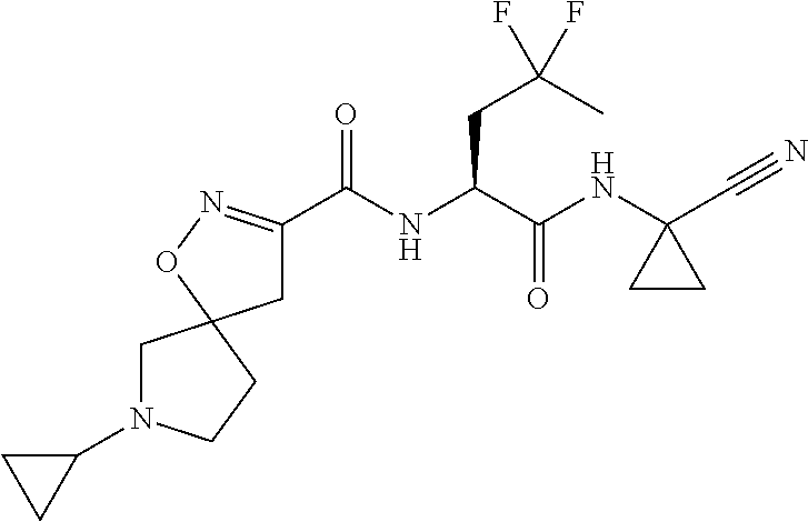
C1(C(NC(C(NC2(C#N)CC2)=O)CC(C)(F)F)=O)=NOC2(C1)CN(C1CC1)CC2
